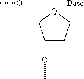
C1(OC)CC([Base])[Q]C1COC
